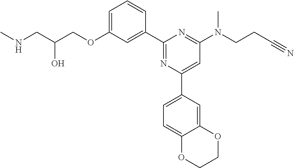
N(CC(COC1=CC=CC(C2=NC(C3=CC=C4C(=C3)OCCO4)=CC(N(CCC#N)C)=N2)=C1)O)C
